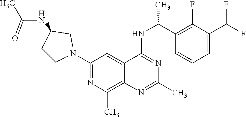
N(C1=NC(C)=NC2=C(C)N=C(N3CCC(NC(C)=O)C3)C=C12)C(C1=C(F)C(C(F)F)=CC=C1)C
